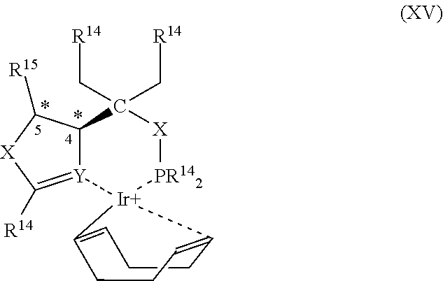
[Y]12=C([R14])[X]C([R15])C1C(C[R14])(C[R14])[X][PR142][Ir]21C2=CCCC1=CCC2
